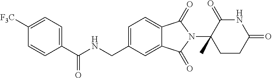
C1(C(NCC2=CC=C3C(=C2)C(=O)N(C2(C)CCC(=O)NC2=O)C3=O)=O)=CC=C([F3C])C=C1
